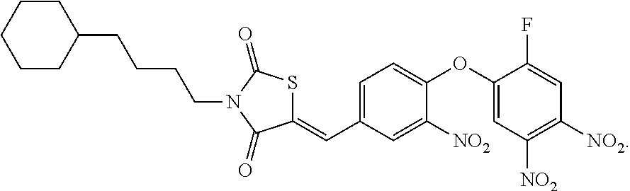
C1(OC2=CC=C(C=C3SC(=O)N(CCCCC4CCCCC4)C3=O)C=C2[NO2])=CC([NO2])=C([NO2])C=C1F
